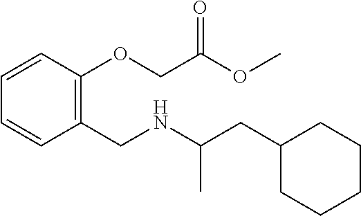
C1C(CC(NCC2=C(OCC(OC)=O)C=CC=C2)C)CCCC1
